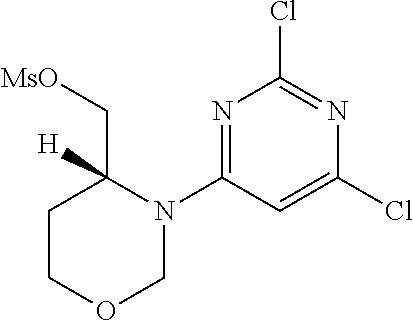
N1=C(N2C(C[MsO])([H])CCOC2)C=C(Cl)N=C1Cl
